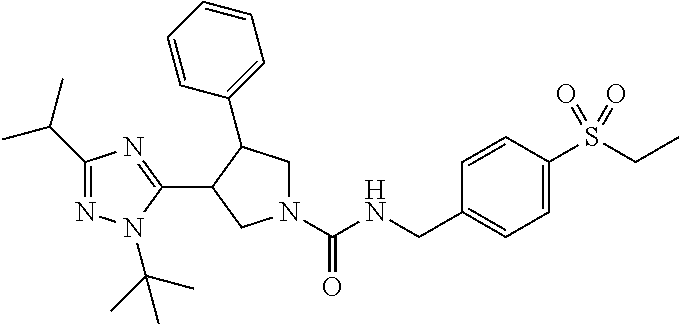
N1(C(NCC2=CC=C(S(CC)(=O)=O)C=C2)=O)CC(C2=CC=CC=C2)C(C2=NC(C(C)C)=NN2C(C)(C)C)C1
